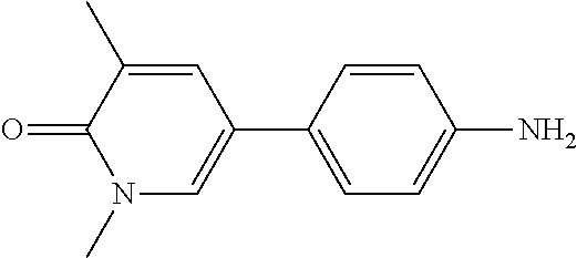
C1=C(C2=CN(C)C(=O)C(C)=C2)C=CC(N)=C1
